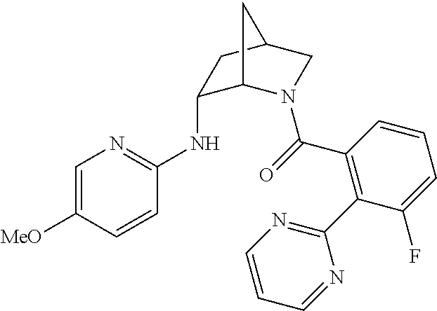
C1(NC2=NC=C([MeO])C=C2)C2N(C(=O)C3=C(C4=NC=CC=N4)C(F)=CC=C3)CC(C1)C2
